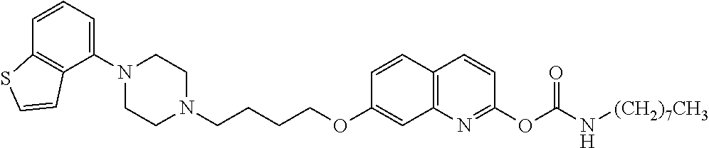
C1N(C2=CC=CC3=C2C=CS3)CCN(CCCCOC2=CC3=C(C=C2)C=CC(OC(N[(CH2)7CH3])=O)=N3)C1
